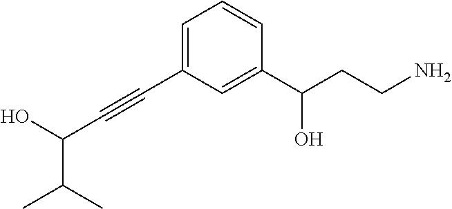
C1(C(CCN)O)=CC(C#CC(O)C(C)C)=CC=C1
